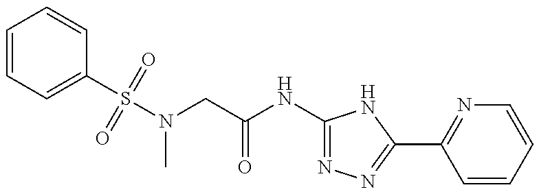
C1=CC=C(S(N(C)CC(=O)NC2=NN=C(C3=NC=CC=C3)N2)(=O)=O)C=C1
